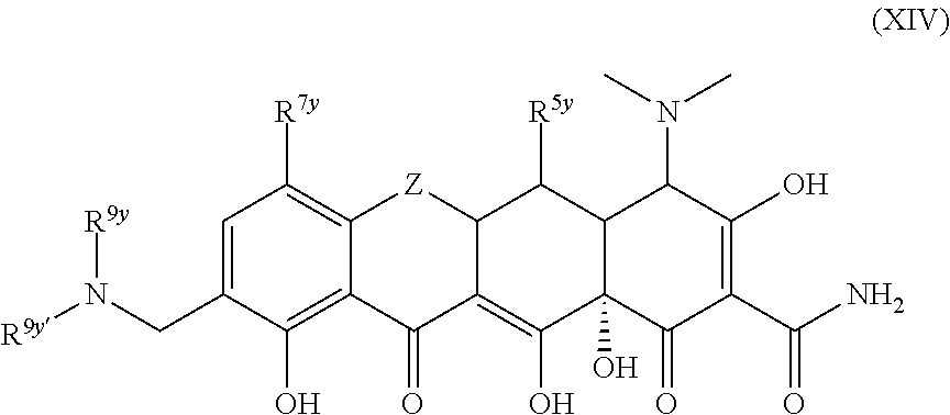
[R7y]C1=C2C(=C(O)C(CN([R9y])[R9y])=C1)C(=O)C1=C(O)C3(O)C(C([R5y])C1[Z]2)C(N(C)C)C(O)=C(C(N)=O)C3=O
